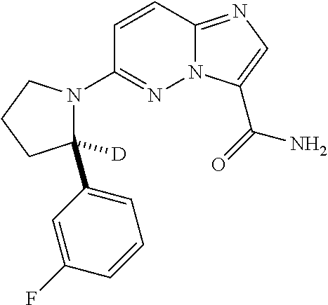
N12C(=NC=C1C(=O)N)C=CC(N1C(C3=CC=CC(F)=C3)([D])CCC1)=N2
